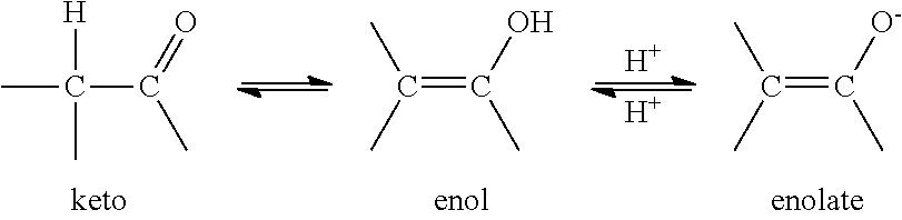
CC(C(C)=O)([H])C.C(=C(C)O)(C)C.C(=C(C)[O-])(C)C.[H].[H]
